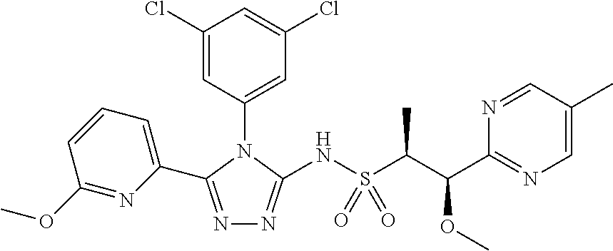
N1=C(C2=CC=CC(OC)=N2)N(C2=CC(Cl)=CC(Cl)=C2)C(NS(C(C(C2=NC=C(C)C=N2)OC)C)(=O)=O)=N1
